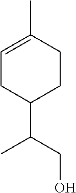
C1=C(C)CCC(C(CO)C)C1
